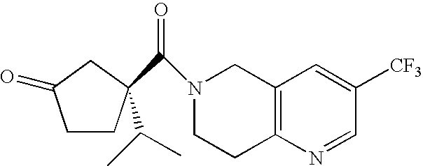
C1CC(C(N2CCC3=C(C2)C=C([CF3])C=N3)=O)(C(C)C)CC1=O
